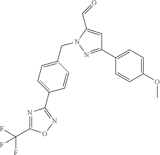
C1(OC)=CC=C(C2=NN(CC3=CC=C(C4=NOC(C(F)(F)F)=N4)C=C3)C(C=O)=C2)C=C1
